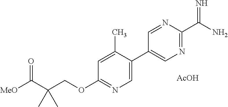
[MeO]C(C(COC1=NC=C(C2=CN=C(C(N)=N)N=C2)C(C)=C1)(C)C)=O.[AcOH]
